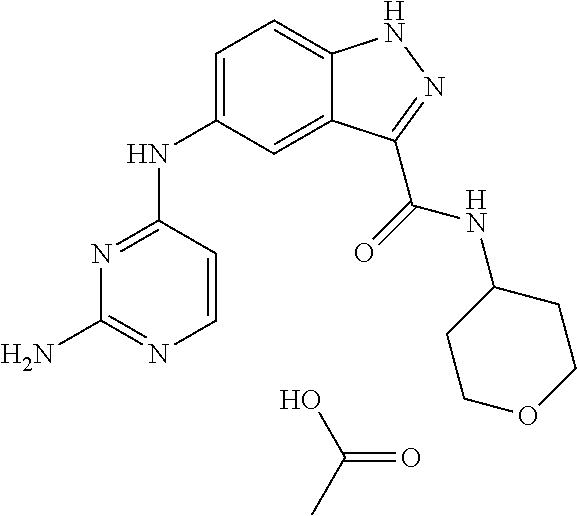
N1=C(NC2=CC=C3C(=C2)C(C(=O)NC2CCOCC2)=NN3)C=CN=C1N.OC(C)=O
